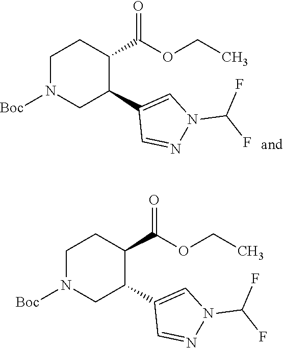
C1N([Boc])CC(C2=CN(C(F)F)N=C2)C(C(=O)OCC)C1.C1N([Boc])CC(C2=CN(C(F)F)N=C2)C(C(=O)OCC)C1
